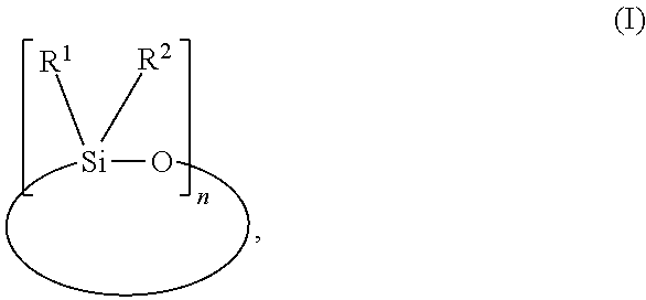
[R1][Si]([R2])O
